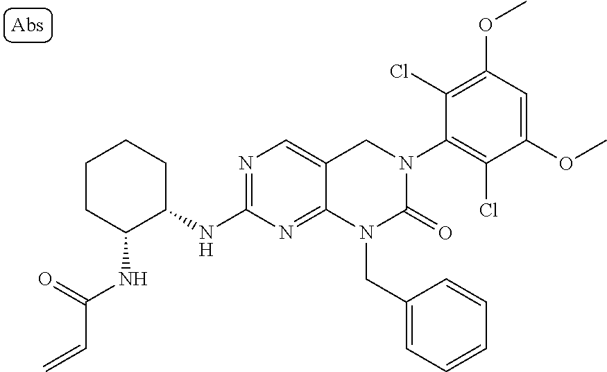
C1(NC2C(NC(=O)C=C)CCCC2)=NC=C2C(=N1)N(CC1=CC=CC=C1)C(=O)N(C1=C(Cl)C(OC)=CC(OC)=C1Cl)C2
